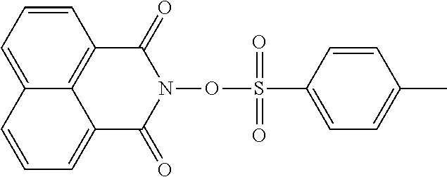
C1=C2C3=C(C=C1)C(=O)N(OS(C1=CC=C(C)C=C1)(=O)=O)C(=O)C3=CC=C2
